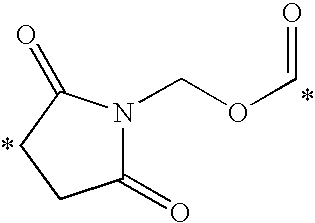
C1(=O)N(COC=O)C(=O)CC1
